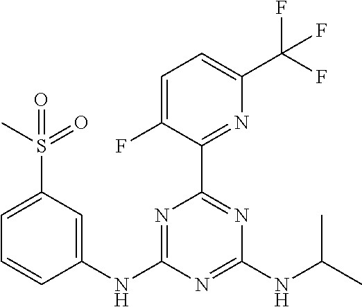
C1=C(S(C)(=O)=O)C=C(NC2=NC(C3=NC(C(F)(F)F)=CC=C3F)=NC(NC(C)C)=N2)C=C1
